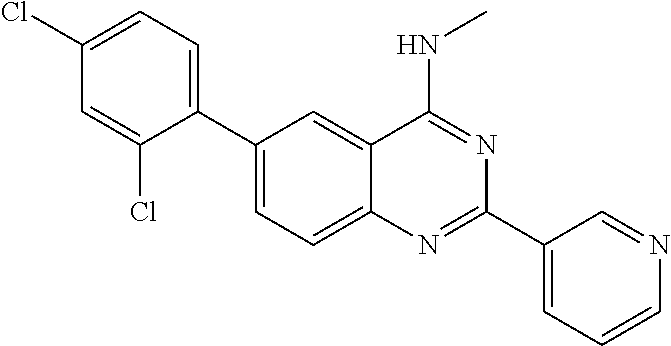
C1(C2=CC=C(Cl)C=C2Cl)=CC=C2C(=C1)C(NC)=NC(C1=CC=CN=C1)=N2
